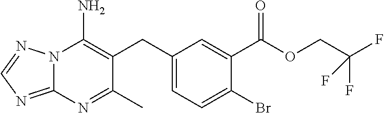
N12C(=NC=N1)N=C(C)C(CC1=CC=C(Br)C(C(OCC(F)(F)F)=O)=C1)=C2N
